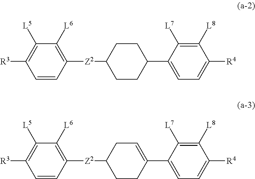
[R3]C1=C([L5])C([L6])=C([Z2]C2CCC(C3=CC=C([R4])C([L8])=C3[L7])CC2)C=C1.[R3]C1=C([L5])C([L6])=C([Z2]C2CCC(C3=CC=C([R4])C([L8])=C3[L7])=CC2)C=C1
